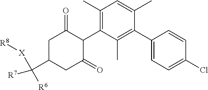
C1(C2=CC=C(Cl)C=C2)=C(C)C(C2C(=O)CC(C([R7])([R6])[X][R8])CC2=O)=C(C)C=C1C
